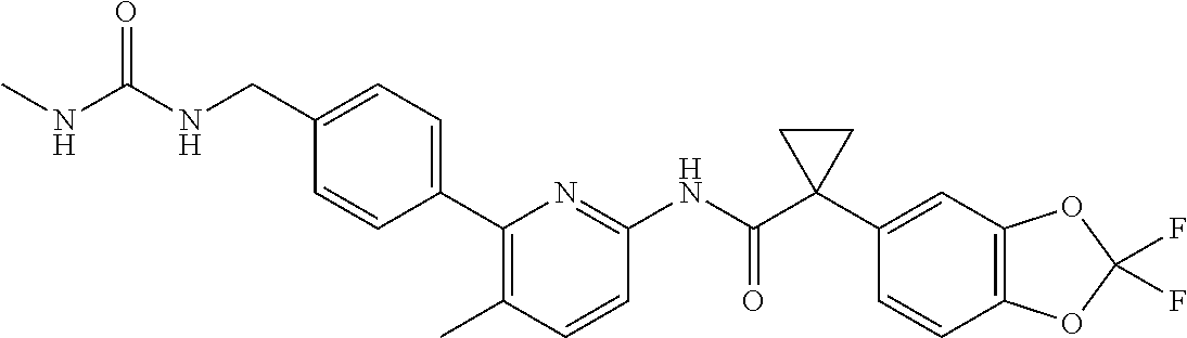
C1(C2=CC=C(CNC(NC)=O)C=C2)=C(C)C=CC(NC(C2(C3=CC4=C(C=C3)OC(F)(F)O4)CC2)=O)=N1
